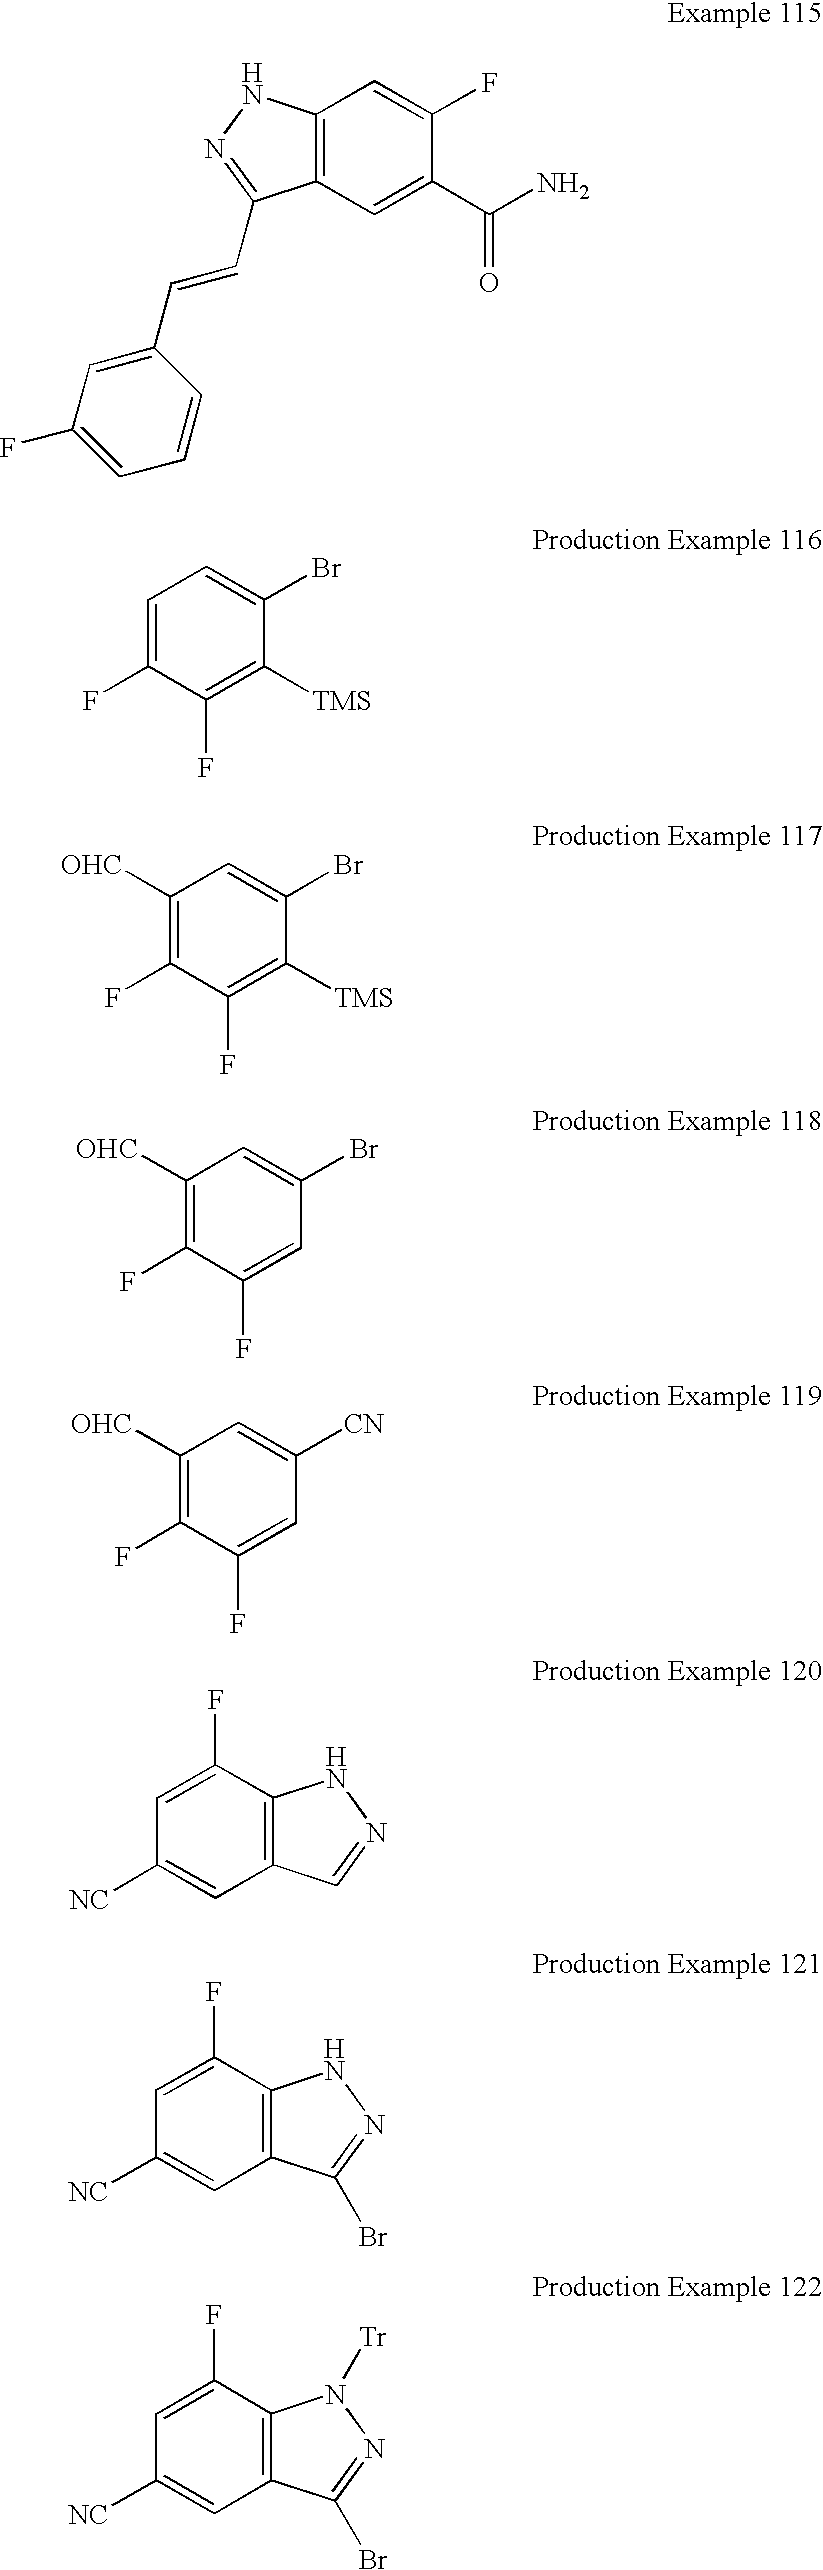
C12=C(C=C(C(=O)N)C(F)=C1)C(C=CC1=CC(F)=CC=C1)=NN2.C1=C(F)C(F)=C([TMS])C(Br)=C1.C1([OHC])=C(F)C(F)=C([TMS])C(Br)=C1.C1([OHC])=C(F)C(F)=CC(Br)=C1.C1([OHC])=C(F)C(F)=CC([CN])=C1.C1=C(F)C2=C(C=C1[NC])C=NN2.C1=C(F)C2=C(C=C1[NC])C(Br)=NN2.C1=C(F)C2=C(C=C1[NC])C(Br)=NN2[Tr]
